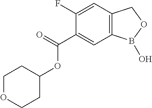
C1(C(=O)OC2CCOCC2)=CC2=C(C=C1F)COB2O
